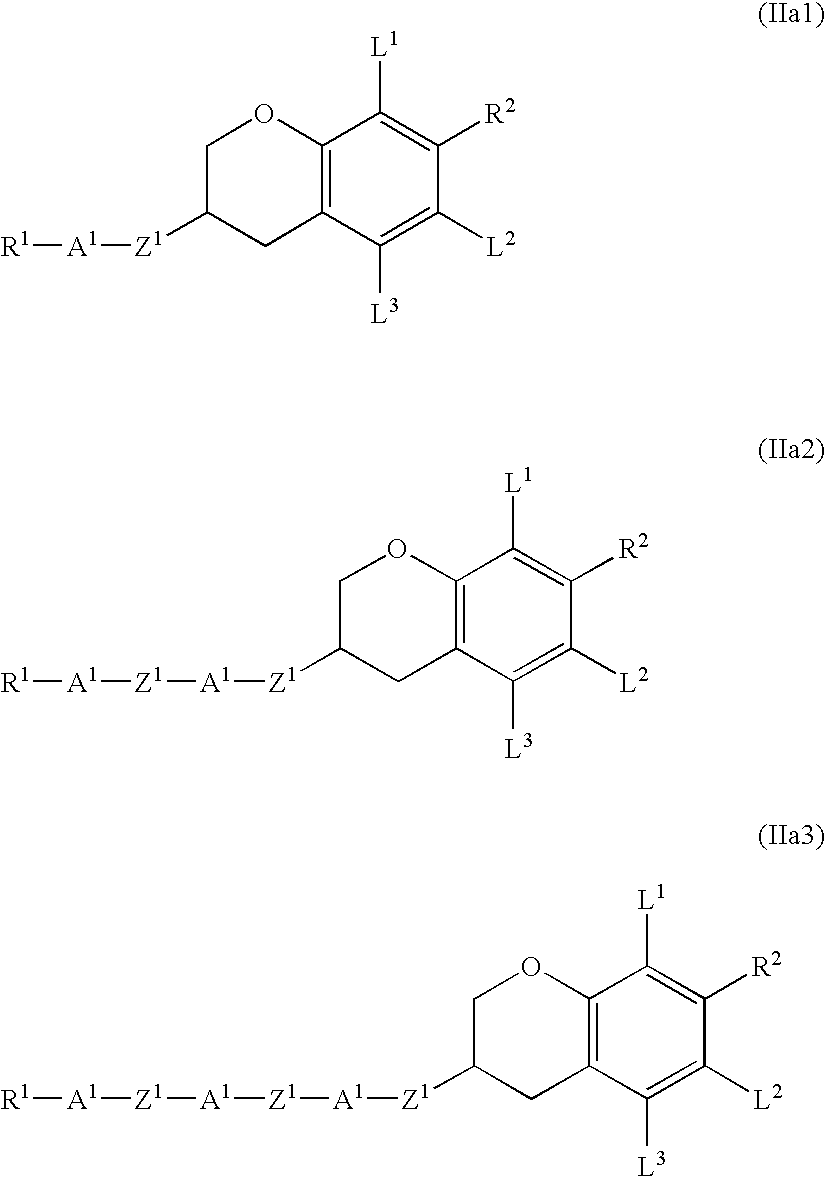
C12=C(C([L3])=C([L2])C([R2])=C1[L1])CC([Z1][A1][R1])CO2.C12=C(C([L3])=C([L2])C([R2])=C1[L1])CC([Z1][A1][Z1][A1][R1])CO2.C12=C(C([L3])=C([L2])C([R2])=C1[L1])CC([Z1][A1][Z1][A1][Z1][A1][R1])CO2
